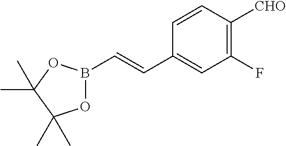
B1(C=CC2=CC(F)=C([CHO])C=C2)OC(C)(C)C(C)(C)O1
